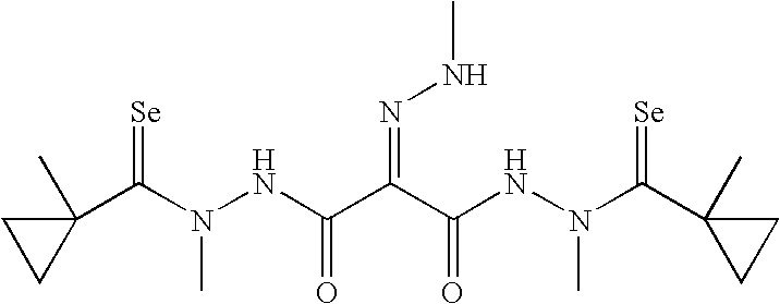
N(C(C1(C)CC1)=[Se])(NC(C(C(NN(C(C1(C)CC1)=[Se])C)=O)=NNC)=O)C
